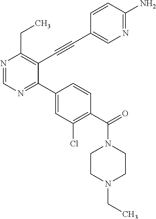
N1=CN=C(C2=CC(Cl)=C(C(=O)N3CCN(CC)CC3)C=C2)C(C#CC2=CN=C(N)C=C2)=C1CC
